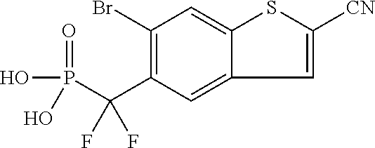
C1(Br)=C(C(P(=O)(O)O)(F)F)C=C2C(=C1)SC([CN])=C2
